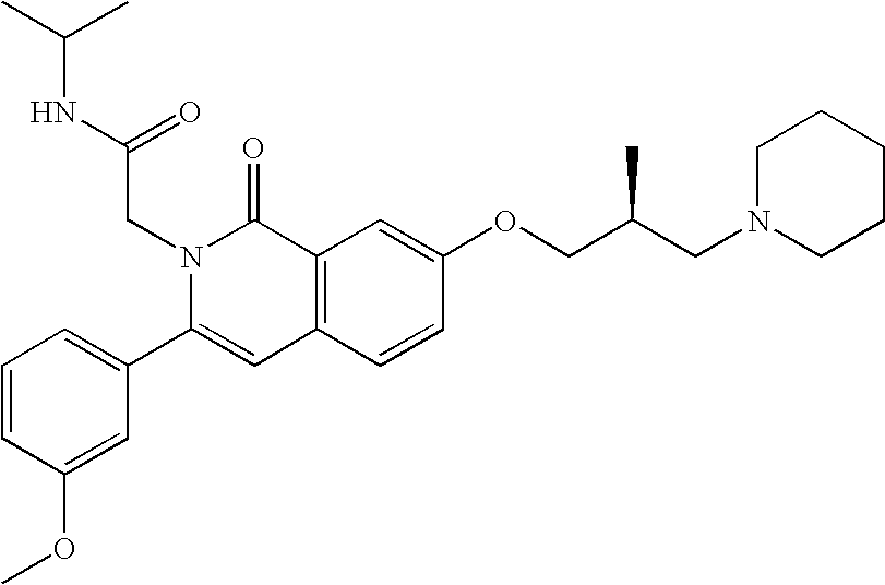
C1=CC(OC)=CC(C2=CC3=C(C(=O)N2CC(NC(C)C)=O)C=C(OCC(CN2CCCCC2)C)C=C3)=C1
